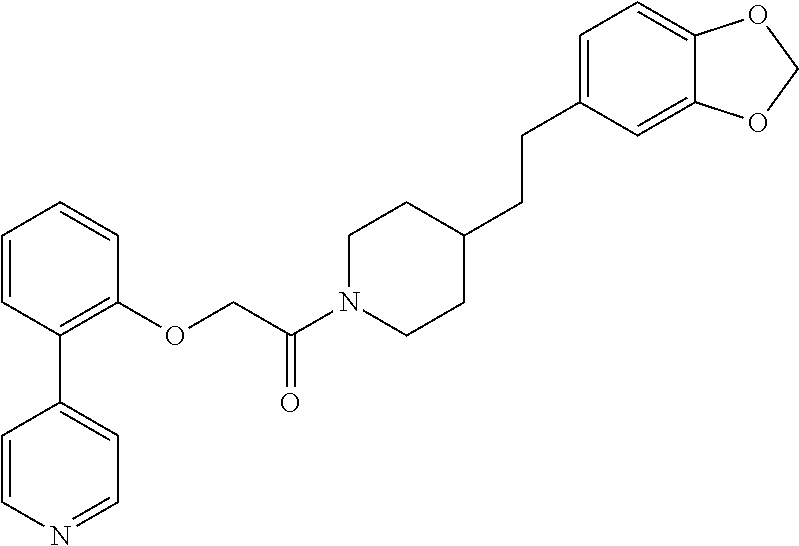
C1=CC(C2=CC=NC=C2)=C(OCC(N2CCC(CCC3=CC=C4C(=C3)OCO4)CC2)=O)C=C1
